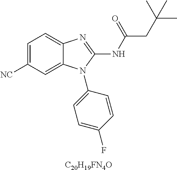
C1=C([NC])C=C2C(=C1)N=C(NC(=O)CC(C)(C)C)N2C1=CC=C(F)C=C1.[C20H19FN4O]
